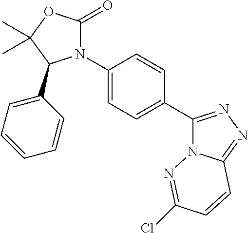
N1(C2=CC=C(C3=NN=C4N3N=C(Cl)C=C4)C=C2)C(=O)OC(C)(C)C1C1=CC=CC=C1
